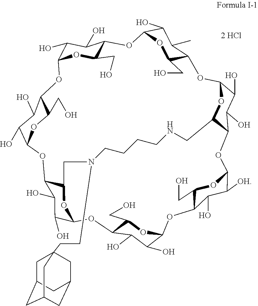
C12C(CO)OC(C(O)C1O)OC1C(CO)OC(C([OH])C1O)OC1C3OC(C(O)C1O)OC1C(CO)OC(C(O)C1C)OC1C(CO)OC(C(O)C1O)OC1C(CO)OC(C(O)C1O)OC1C(O)C(O)C(O2)OC1CN(CCC12CC4CC(CC(C1)C4)C2)CCCCNC3
